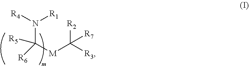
[M](C(N([R4])[R1])([R6])[R5])C([R3])([R2])[R7]
